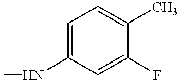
C1=C(NC)C=C(F)C(C)=C1
